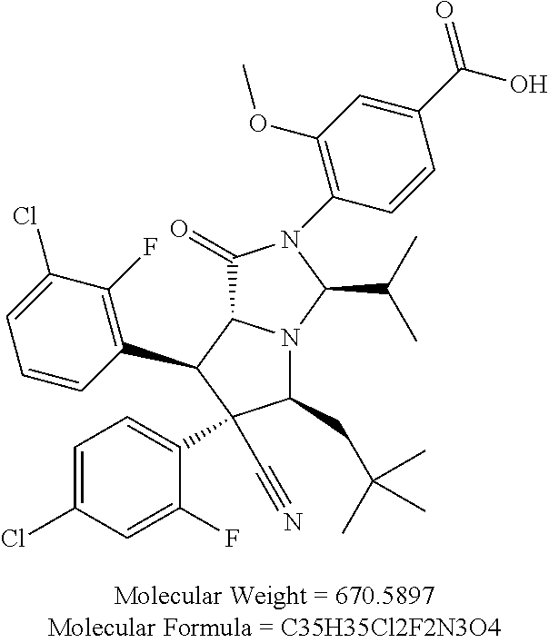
C1(Cl)=CC=C(C2(C#N)C(CC(C)(C)C)N3C(C2C2=C(F)C(Cl)=CC=C2)C(=O)N(C2=C(OC)C=C(C(O)=O)C=C2)C3C(C)C)C(F)=C1
